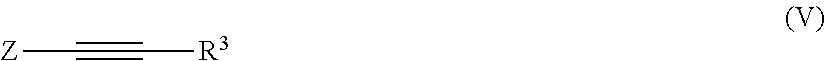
[Z]C#C[R3]
